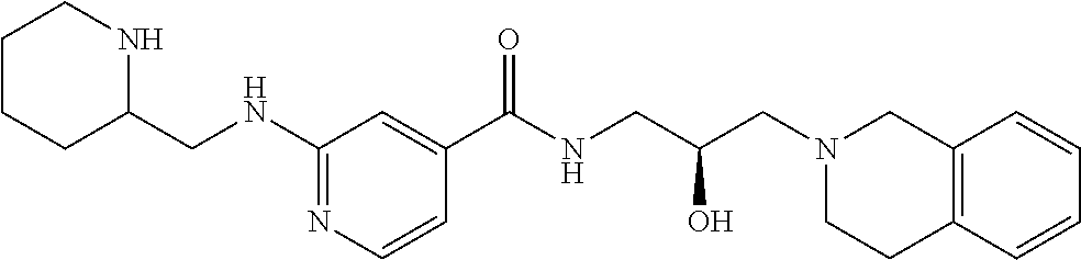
C1(NCC2NCCCC2)=NC=CC(C(NCC(CN2CCC3=C(C2)C=CC=C3)O)=O)=C1
